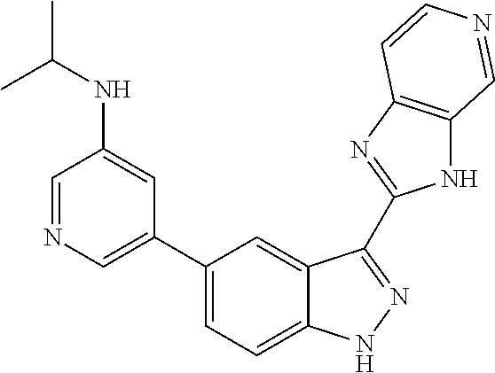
C1(C2=CN=CC(NC(C)C)=C2)=CC=C2C(=C1)C(C1=NC3=C(N1)C=NC=C3)=NN2
